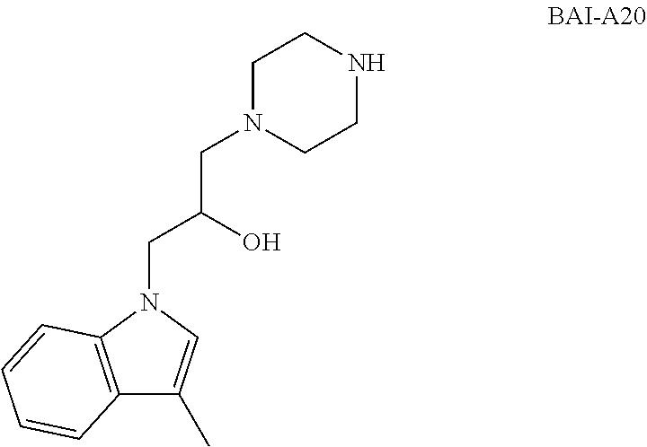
C12=C(N(CC(CN3CCNCC3)O)C=C1C)C=CC=C2
